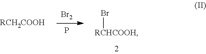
[RCH2COOH].[Br2].P.[RCHCOOH]Br
